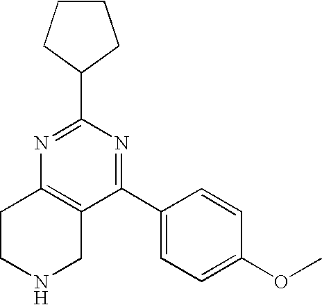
C1(C2=NC3=C(C(C4=CC=C(OC)C=C4)=N2)CNCC3)CCCC1
